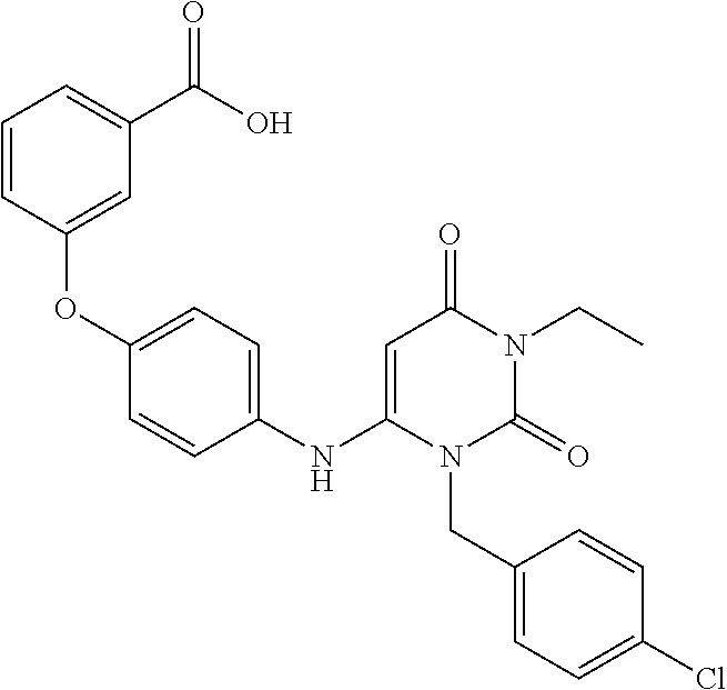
C1(NC2=CC(=O)N(CC)C(=O)N2CC2=CC=C(Cl)C=C2)=CC=C(OC2=CC(C(O)=O)=CC=C2)C=C1
